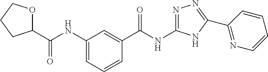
C1(C(NC2=NN=C(C3=NC=CC=C3)N2)=O)=CC(NC(C2OCCC2)=O)=CC=C1
